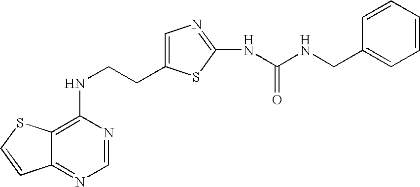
C(CNC1=C2C(=NC=N1)C=CS2)C1=CN=C(NC(=O)NCC2=CC=CC=C2)S1
